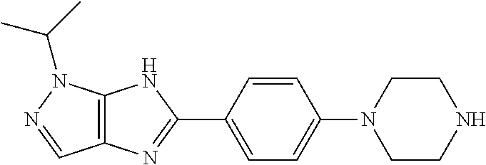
C12=C(N=C(C3=CC=C(N4CCNCC4)C=C3)N1)C=NN2C(C)C
